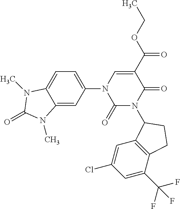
C1=C(N2C(=O)N(C3C4=C(C(C(F)(F)F)=CC(Cl)=C4)CC3)C(=O)C(C(=O)OCC)=C2)C=C2C(=C1)N(C)C(=O)N2C
